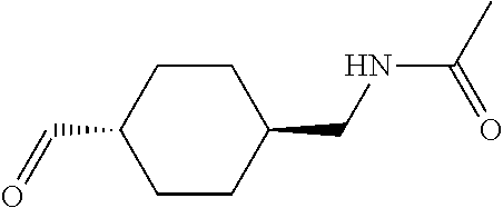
C1CC(C=O)CCC1CNC(=O)C
